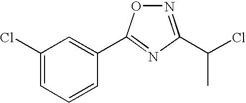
C1=C(Cl)C=C(C2=NC(C(Cl)C)=NO2)C=C1
